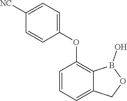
C1=CC(OC2=C3C(=CC=C2)COB3O)=CC=C1[NC]
